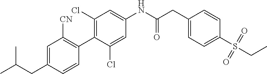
C1=C(CC(C)C)C=CC(C2=C(Cl)C=C(NC(CC3=CC=C(S(CC)(=O)=O)C=C3)=O)C=C2Cl)=C1[CN]
